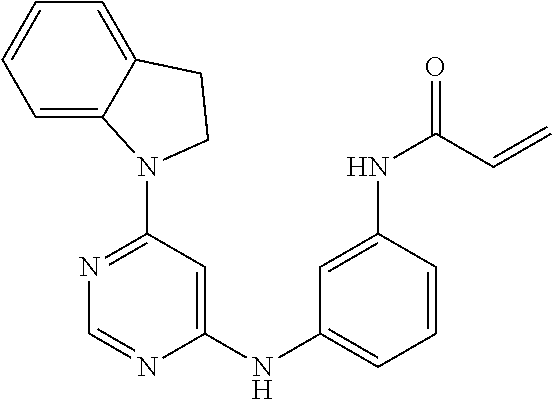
C1(N2C3=CC=CC=C3CC2)=NC=NC(NC2=CC=CC(NC(=O)C=C)=C2)=C1
